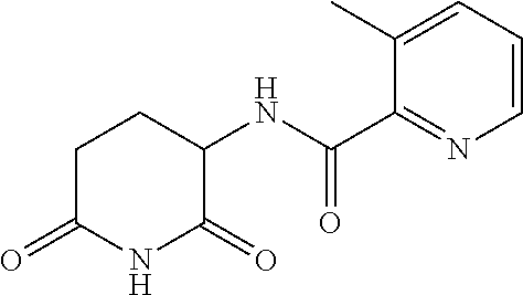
C1C(=O)NC(=O)C(NC(C2=NC=CC=C2C)=O)C1
